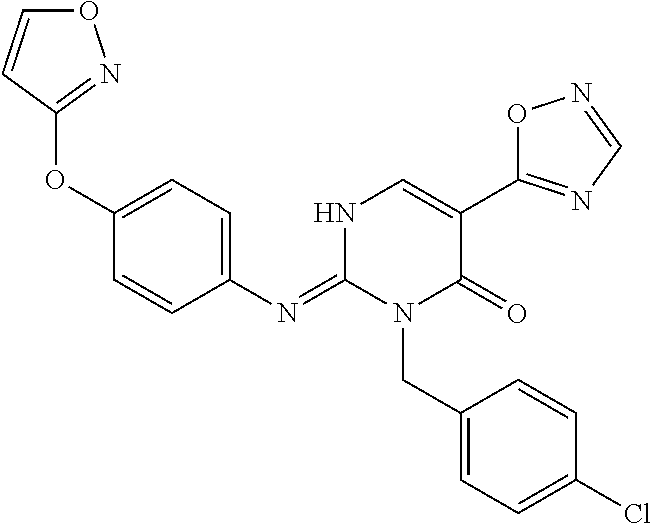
C1(OC2=CC=C(N=C3N(CC4=CC=C(Cl)C=C4)C(=O)C(C4=NC=NO4)=CN3)C=C2)=NOC=C1
